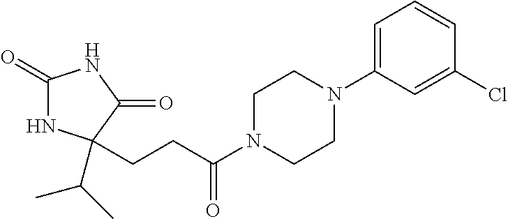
C1(=O)NC(C(C)C)(CCC(N2CCN(C3=CC=CC(Cl)=C3)CC2)=O)C(=O)N1
